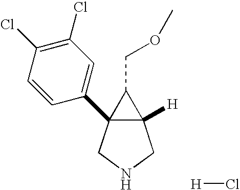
C12([H])C(C3=CC(Cl)=C(Cl)C=C3)(CNC1)C2COC.[H]Cl
